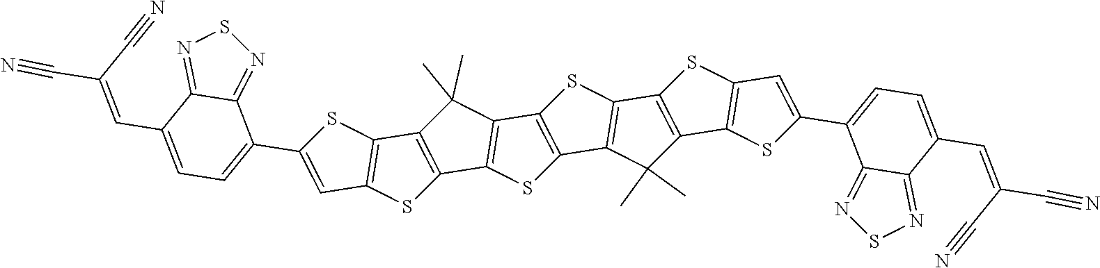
C12=C(C(C)(C)C3=C1SC1=C3SC3=C1C(C)(C)C1=C3SC3=C1SC(C1=CC=C(C=C(C#N)C#N)C4=NSN=C14)=C3)C1=C(S2)C=C(C2=CC=C(C=C(C#N)C#N)C3=NSN=C23)S1
